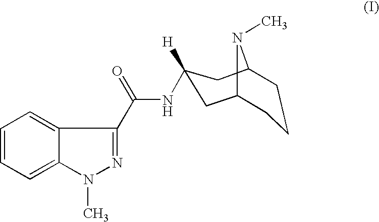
C1=CC=C2C(=C1)C(C(=O)NC1([H])CC3CCCC(C1)N3C)=NN2C
